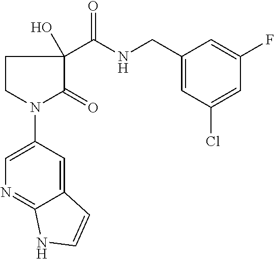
C1CN(C2=CN=C3C(=C2)C=CN3)C(=O)C1(C(NCC1=CC(Cl)=CC(F)=C1)=O)O
